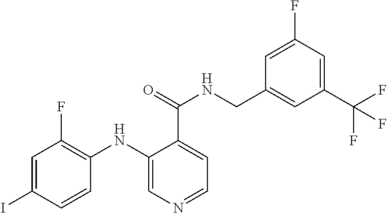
C1=C(I)C=CC(NC2=CN=CC=C2C(NCC2=CC(C(F)(F)F)=CC(F)=C2)=O)=C1F
